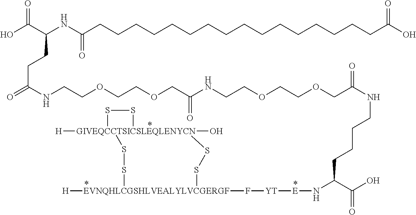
C(CCC(C(O)=O)N[E][YT]F[EVNQHLCGSHLVEALYLVCGERGF]1([H])SS[GIVEQCCTSICSLEQLENYCN]2([H])(O)(SS1)SS2)CNC(COCCOCCNC(COCCOCCNC(=O)CCC(C(O)=O)NC(CCCCCCCCCCCCCCCCC(O)=O)=O)=O)=O
